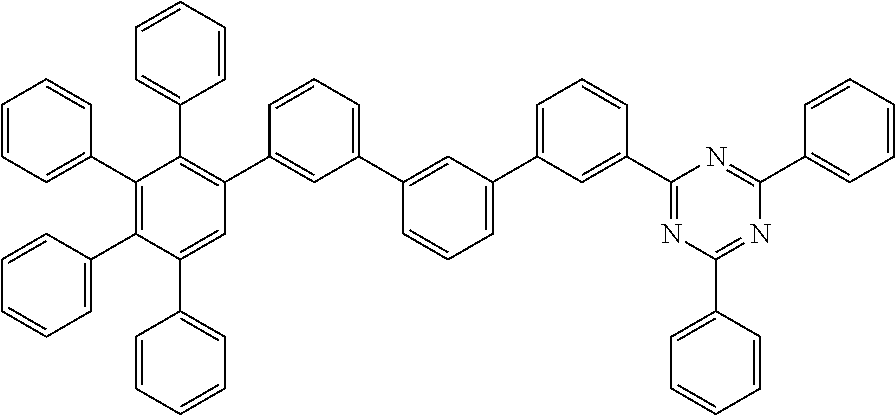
C1(C2=CC=CC(C3=C(C4=CC=CC=C4)C(C4=CC=CC=C4)=C(C4=CC=CC=C4)C(C4=CC=CC=C4)=C3)=C2)=CC(C2=CC=CC(C3=NC(C4=CC=CC=C4)=NC(C4=CC=CC=C4)=N3)=C2)=CC=C1
